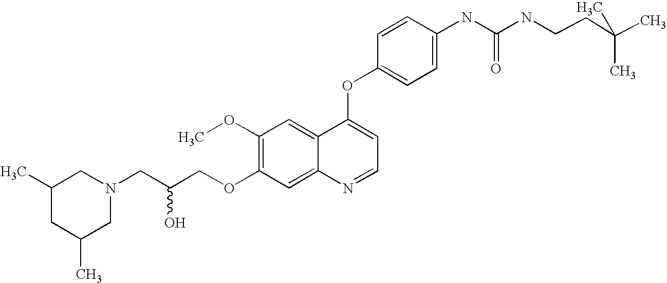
C1=CC(OC2=CC=NC3=CC(OCC(CN4CC(C)CC(C)C4)O)=C(OC)C=C23)=CC=C1NC(=O)NCCC(C)(C)C
